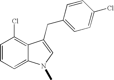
C1=CC=C2C(=C1Cl)C(CC1=CC=C(Cl)C=C1)=CN2C
